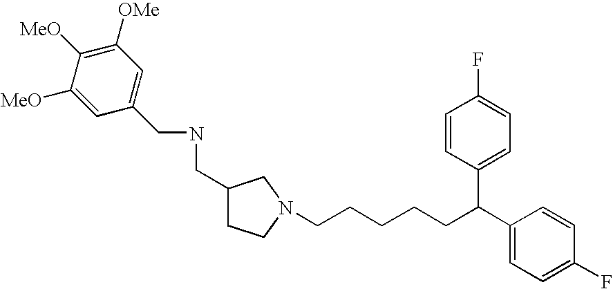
C1(C(CCCCCN2CCC(CNCC3=CC([OMe])=C([MeO])C([MeO])=C3)C2)C2=CC=C(F)C=C2)=CC=C(F)C=C1
